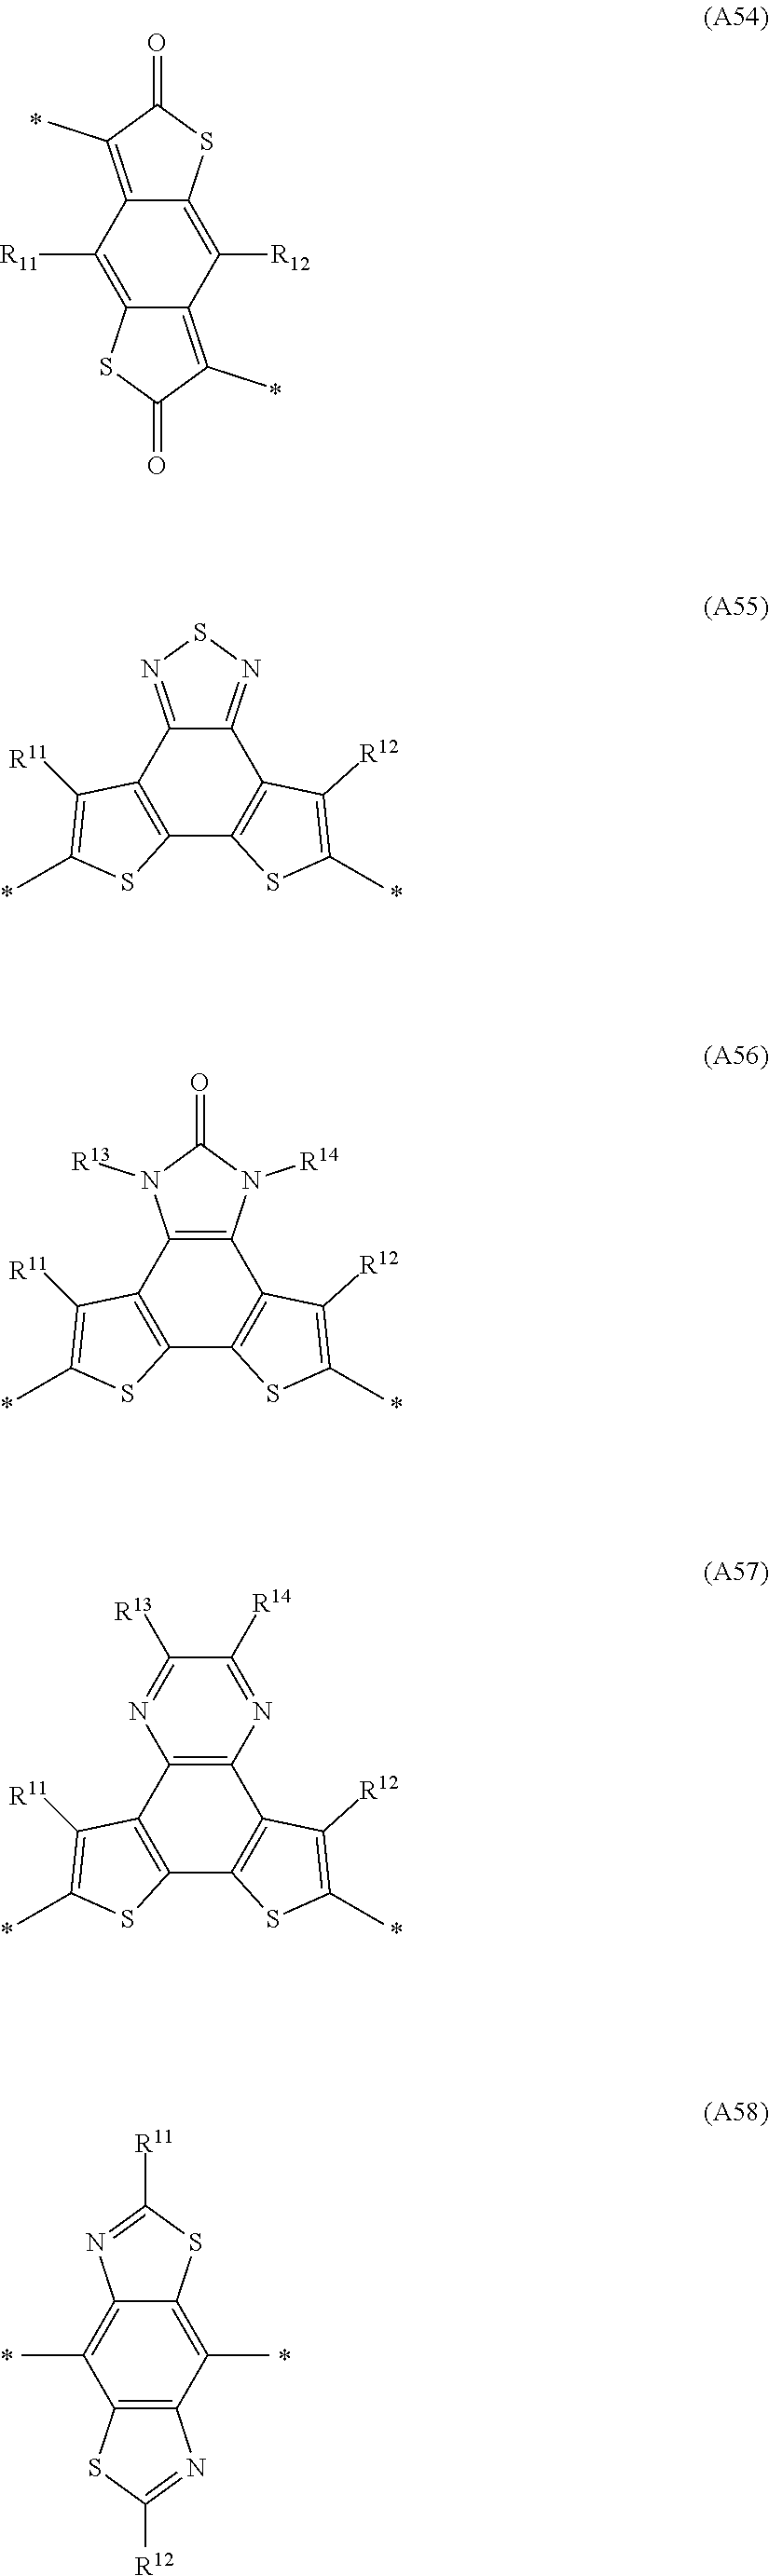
C12=C([R12])C3=C(C)C(=O)SC3=C([R11])C1=C(C)C(=O)S2.C12=NSN=C1C1=C(C3=C2C([R12])=C(C)S3)SC(C)=C1[R11].C12=C(C3=C(C4=C1C([R12])=C(C)S4)SC(C)=C3[R11])N([R13])C(=O)N2[R14].C12=C(C3=C(C4=C1C([R12])=C(C)S4)SC(C)=C3[R11])N=C([R13])C([R14])=N2.C12=C(C)C3=C(C(C)=C1N=C([R11])S2)SC([R12])=N3
